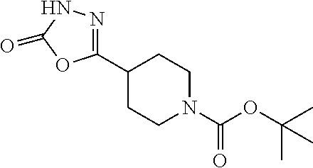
C1(C2CCN(C(OC(C)(C)C)=O)CC2)=NNC(=O)O1
